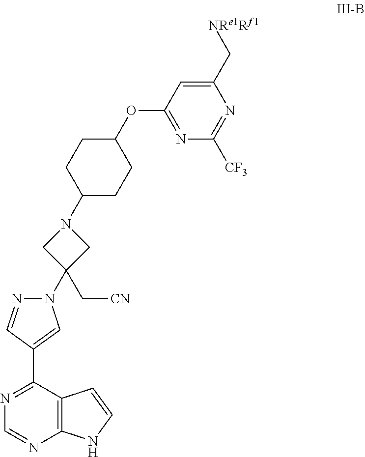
C12=C(C(C3=CN(C4(C[CN])CN(C5CCC(OC6=NC([CF3])=NC(C[NRe1Rf1])=C6)CC5)C4)N=C3)=NC=N1)C=CN2
